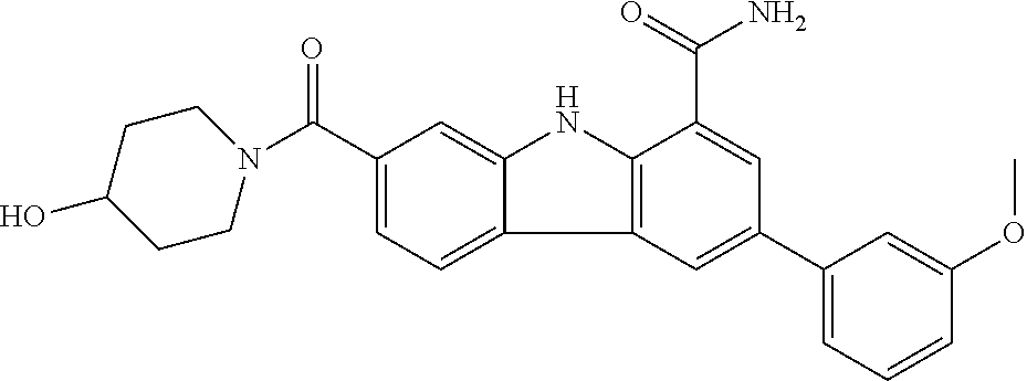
C1(C(=O)N2CCC(O)CC2)=CC=C2C(=C1)NC1=C2C=C(C2=CC=CC(OC)=C2)C=C1C(=O)N
